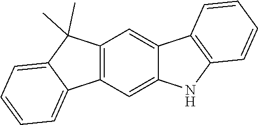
C12=C(C=C3C(=C1)C1=C(N3)C=CC=C1)C1=CC=CC=C1C2(C)C
